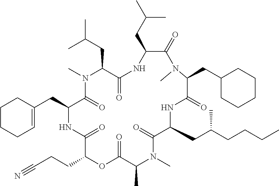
C1(CC(C)C)C(=O)N(C)C(CC2CCCCC2)C(=O)NC(CC(CCCC)C)C(=O)N(C)C(C)C(=O)OC(CCC#N)C(=O)NC(CC2=CCCCC2)C(=O)N(C)C(CC(C)C)C(=O)N1
